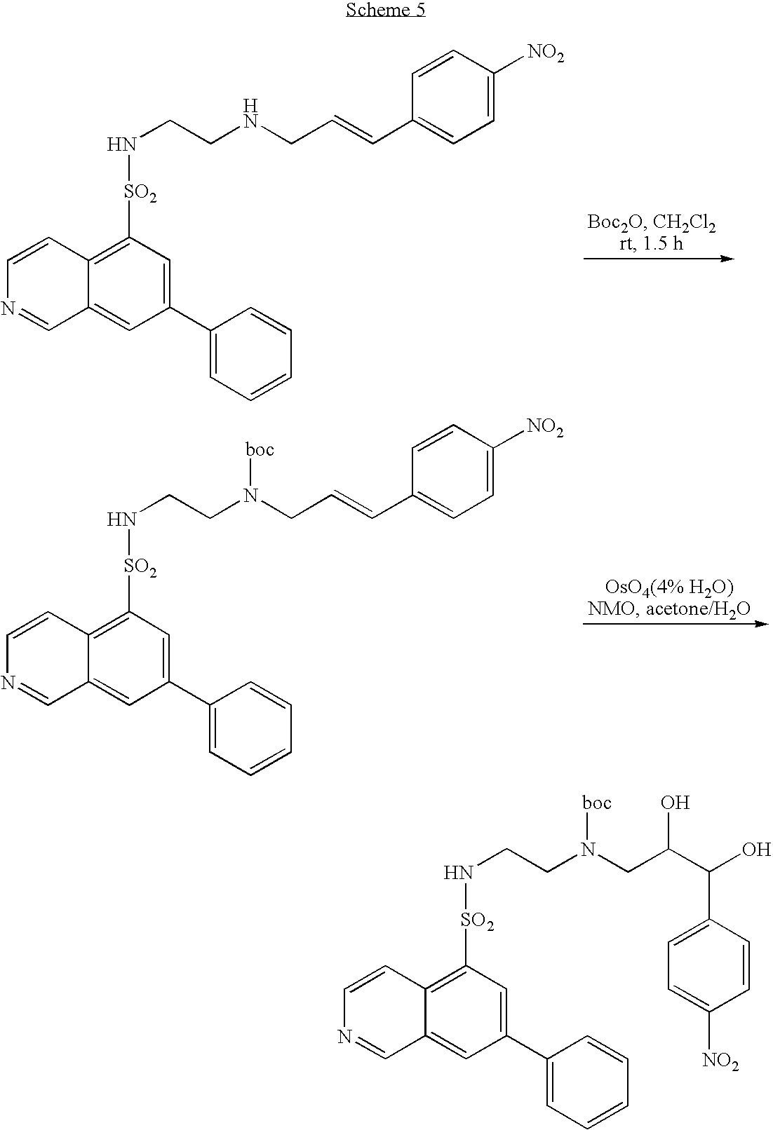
C1(C2=CC=CC=C2)=CC([SO2]NCCNCC=CC2=CC=C([NO2])C=C2)=C2C(=C1)C=NC=C2.C1(C2=CC=CC=C2)=CC([SO2]NCCN(CC=CC2=CC=C([NO2])C=C2)[boc])=C2C(=C1)C=NC=C2.C1(C2=CC=CC=C2)=CC([SO2]NCCN(CC(C(O)C2=CC=C([NO2])C=C2)O)[boc])=C2C(=C1)C=NC=C2
